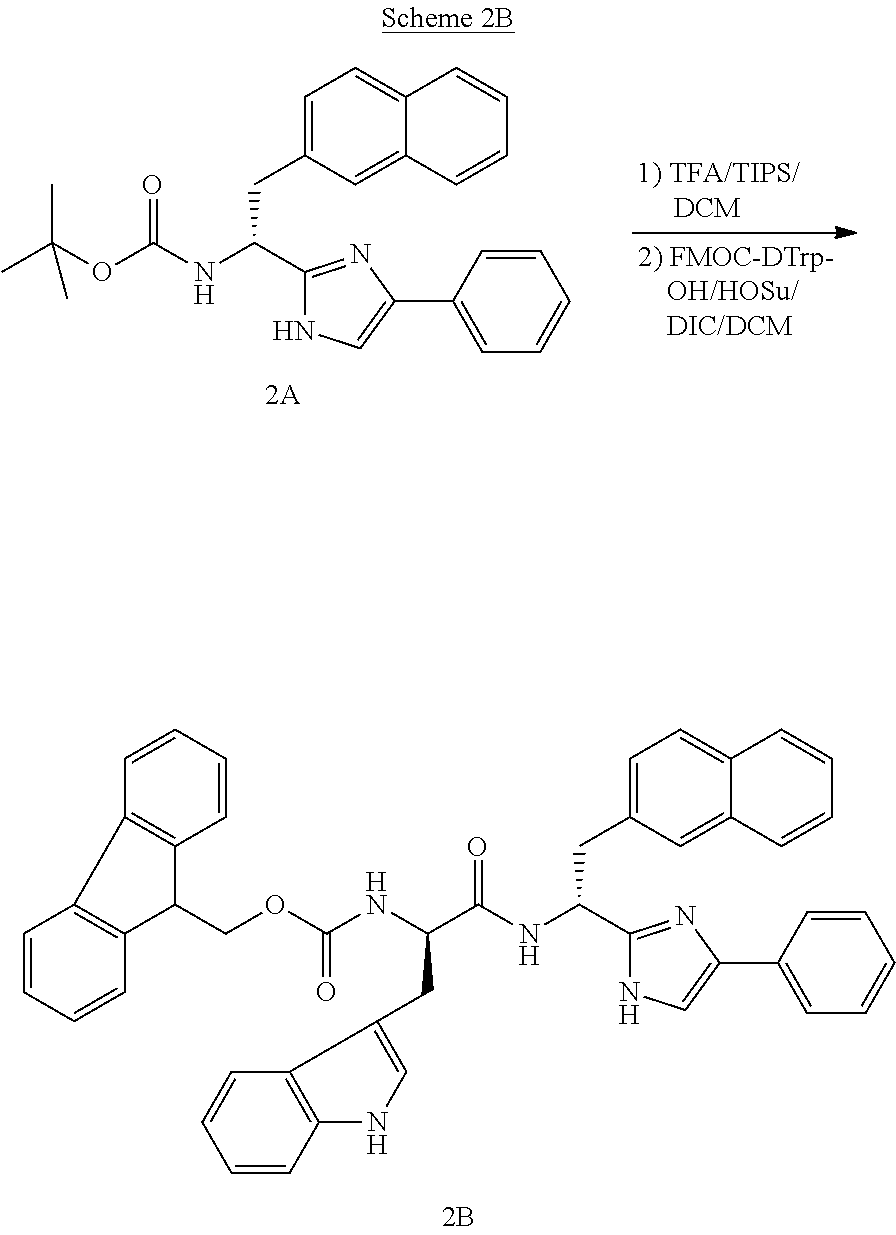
C(C(NC(=O)OC(C)(C)C)C1=NC(C2=CC=CC=C2)=CN1)C1=CC=C2C(=C1)C=CC=C2.C(C(NC(=O)C(NC(=O)OCC1C2=C(C3=C1C=CC=C3)C=CC=C2)CC1=CNC2=C1C=CC=C2)C1=NC(C2=CC=CC=C2)=CN1)C1=CC=C2C(=C1)C=CC=C2
